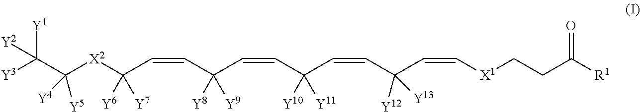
[R1]C(=O)CC[X1]C=CC(C=CC(C=CC(C=CC([X2]C(C([Y1])([Y3])[Y2])([Y5])[Y4])([Y6])[Y7])([Y8])[Y9])([Y10])[Y11])([Y12])[Y13]
